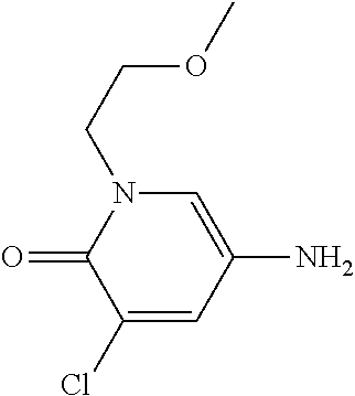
C1(Cl)=CC(N)=CN(CCOC)C1=O
